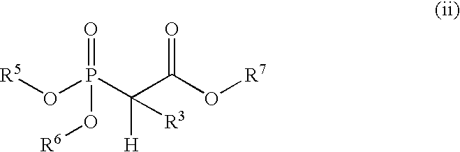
O=P(O[R6])(O[R5])C([H])([R3])C(O[R7])=O
